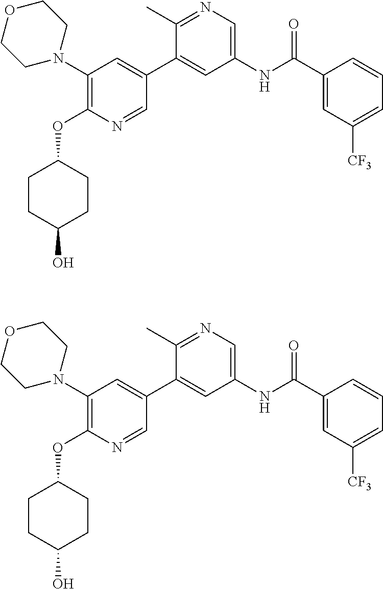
C1(N2CCOCC2)=C(OC2CCC(O)CC2)N=CC(C2=CC(NC(C3=CC([CF3])=CC=C3)=O)=CN=C2C)=C1.C1(N2CCOCC2)=C(OC2CCC(O)CC2)N=CC(C2=CC(NC(C3=CC([CF3])=CC=C3)=O)=CN=C2C)=C1
